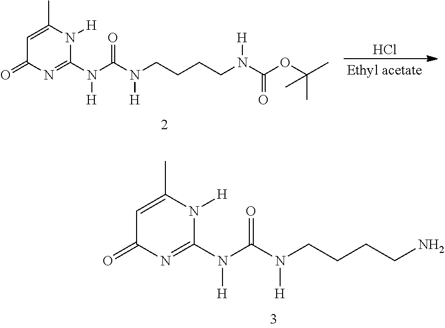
C1=C(C)N([H])C(N(C(N(CCCCN)[H])=O)[H])=NC1=O.Cl.C1=C(C)N([H])C(N(C(=O)N(CCCCN(C(OC(C)(C)C)=O)[H])[H])[H])=NC1=O
